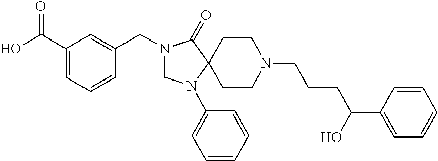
N1(CC2=CC(C(O)=O)=CC=C2)CN(C2=CC=CC=C2)C2(C1=O)CCN(CCCC(O)C1=CC=CC=C1)CC2
